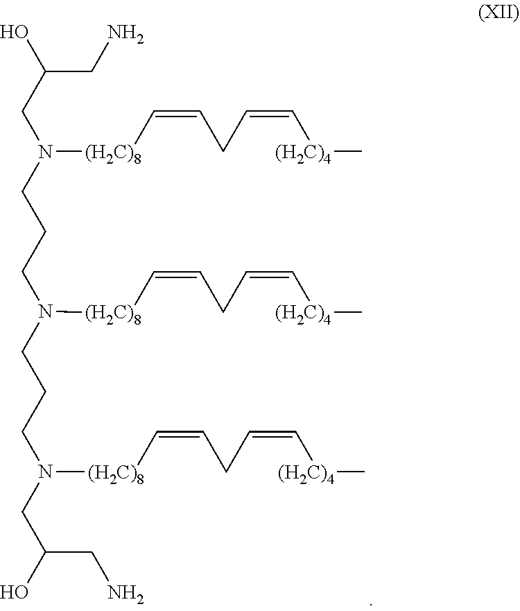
OC(CN(CCCN(CCCN(CC(O)CN)[(H2C)8]C=CCC=C[(H2C)4]C)[(H2C)8]C=CCC=C[(H2C)4]C)[(H2C)8]C=CCC=C[(H2C)4]C)CN
